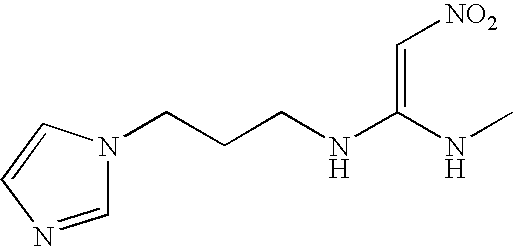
C(=C(NC)NCCCN1C=NC=C1)[NO2]
